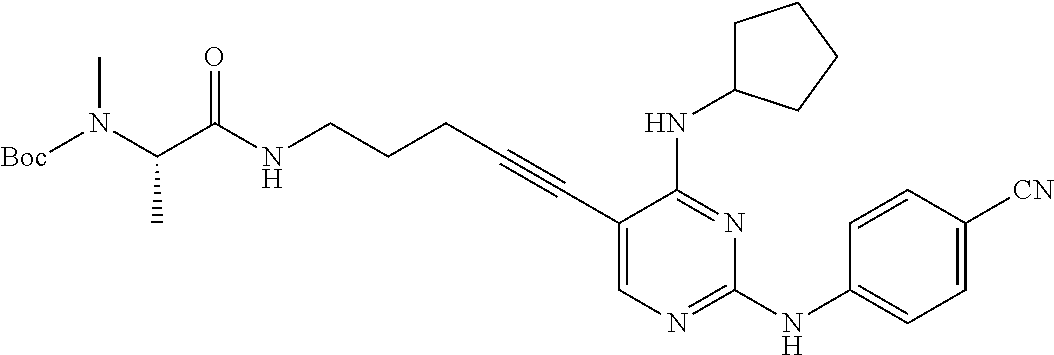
C(NCCCC#CC1=CN=C(NC2=CC=C([CN])C=C2)N=C1NC1CCCC1)(=O)C(N(C)[Boc])C
